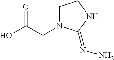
OC(CN1CCNC1=NN)=O
